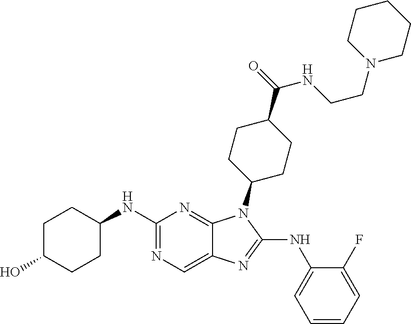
N1=C(NC2CCC(O)CC2)N=C2C(=C1)N=C(NC1=CC=CC=C1F)N2C1CCC(C(NCCN2CCCCC2)=O)CC1
